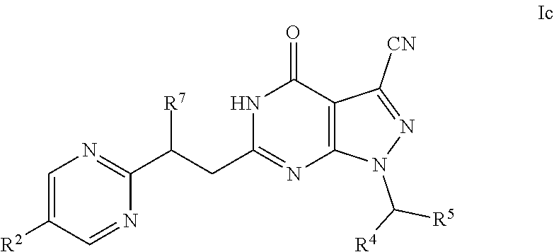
N1=C([CN])C2=C(N1C([R4])[R5])N=C(CC(C1=NC=C([R2])C=N1)[R7])NC2=O
